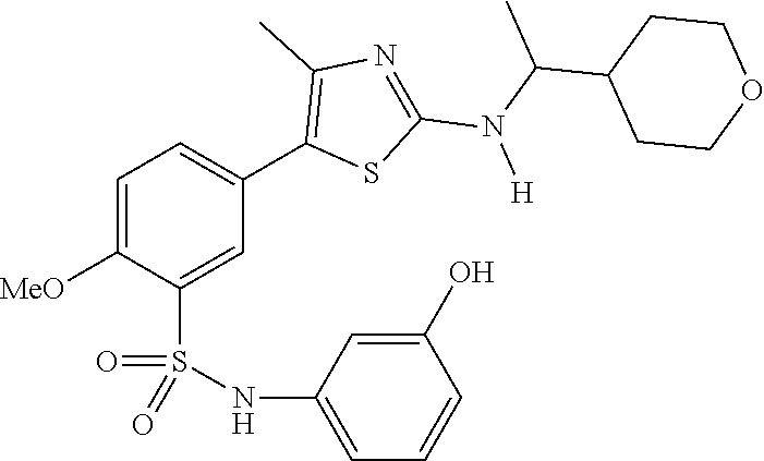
C1=C([MeO])C(S(NC2=CC=CC(O)=C2)(=O)=O)=CC(C2=C(C)N=C(N(C(C)C3CCOCC3)[H])S2)=C1
